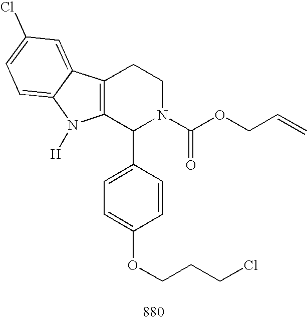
C12=C(C(C3=CC=C(OCCCCl)C=C3)N(C(OCC=C)=O)CC1)N([H])C1=CC=C(Cl)C=C21
